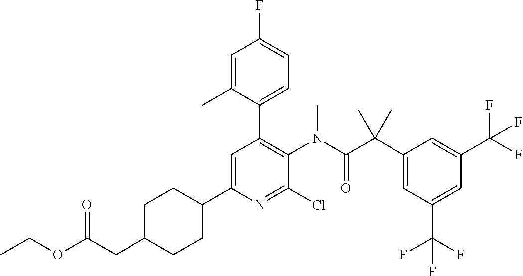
C1=C(C2CCC(CC(OCC)=O)CC2)N=C(Cl)C(N(C(C(C2=CC(C(F)(F)F)=CC(C(F)(F)F)=C2)(C)C)=O)C)=C1C1=CC=C(F)C=C1C
